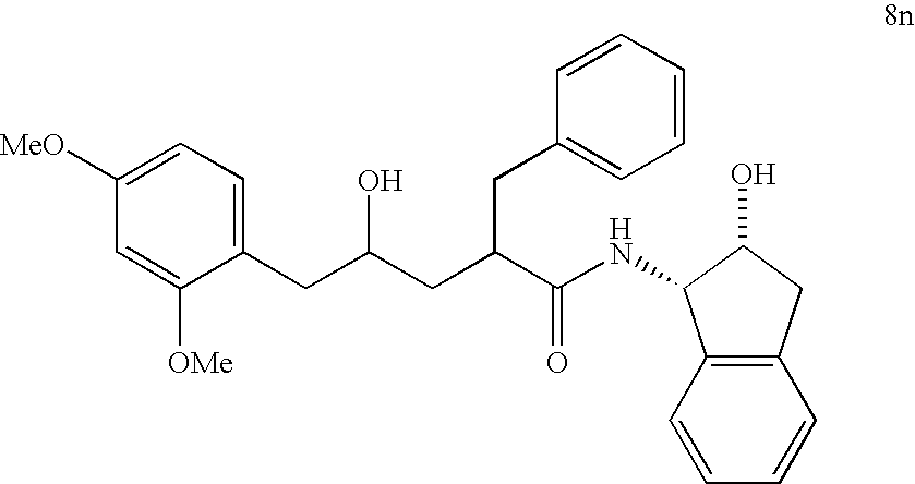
C1([OMe])=CC([MeO])=CC=C1CC(CC(C(NC1C2=C(C=CC=C2)CC1O)=O)CC1=CC=CC=C1)O
